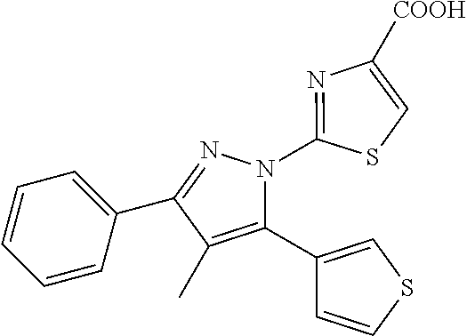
C1=CC=C(C2=NN(C3=NC([COOH])=CS3)C(C3=CSC=C3)=C2C)C=C1
